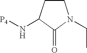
N([P4])C1CCN(CC)C1=O
